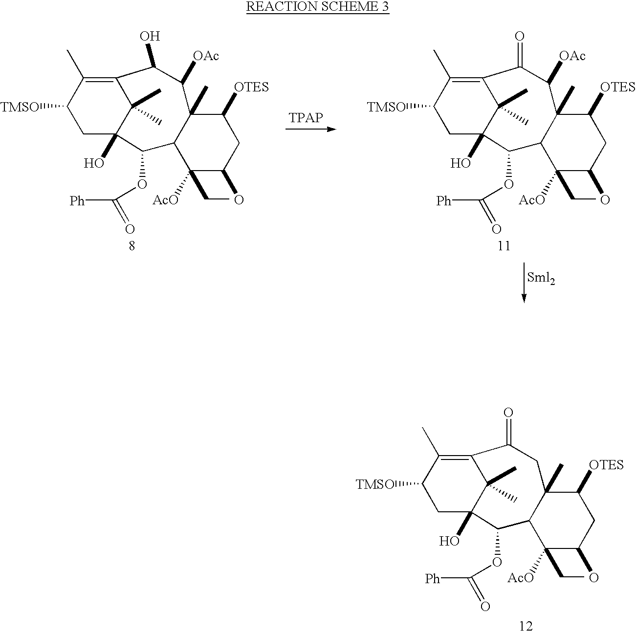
C1(=O)CC2(C)C(C(OC([Ph])=O)C3(O)CC([TMSO])C(C)=C1C3(C)C)C(CC)([AcO])C(O)CC2[OTES].C1(O)C([OAc])C2(C)C(C(OC([Ph])=O)C3(O)CC([TMSO])C(C)=C1C3(C)C)C(CC)([AcO])C(O)CC2[OTES].C1(=O)C([OAc])C2(C)C(C(OC([Ph])=O)C3(O)CC([TMSO])C(C)=C1C3(C)C)C(CC)([AcO])C(O)CC2[OTES]
